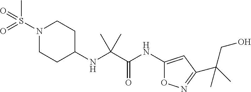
C1C(NC(C(NC2=CC(C(C)(CO)C)=NO2)=O)(C)C)CCN(S(=O)(C)=O)C1
